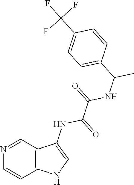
C12=C(C=NC=C1)C(NC(C(=O)NC(C1=CC=C(C(F)(F)F)C=C1)C)=O)=CN2
